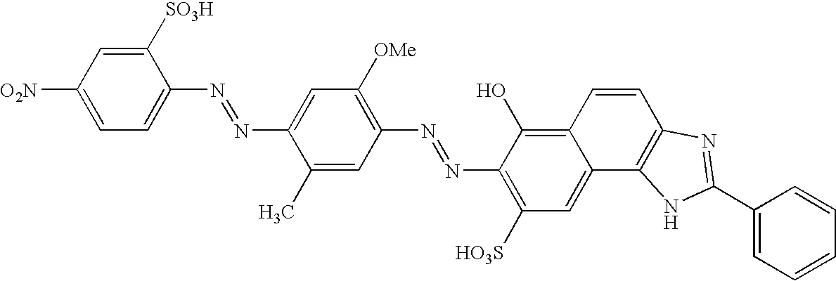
C1=C(N=NC2=CC([OMe])=C(N=NC3=C([HO3S])C=C4C(=C3O)C=CC3=C4NC(C4=CC=CC=C4)=N3)C=C2C)C([SO3H])=CC([O2N])=C1
